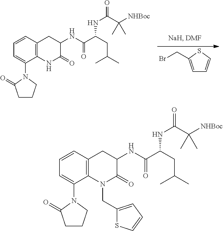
C1=C(CBr)SC=C1.C1=CC2=C(C(N3C(=O)CCC3)=C1)NC(=O)C(NC(C(CC(C)C)NC(=O)C([NHBoc])(C)C)=O)C2.C1=CC2=C(C(N3C(=O)CCC3)=C1)N(CC1=CC=CS1)C(=O)C(NC(C(CC(C)C)NC(=O)C([NHBoc])(C)C)=O)C2
